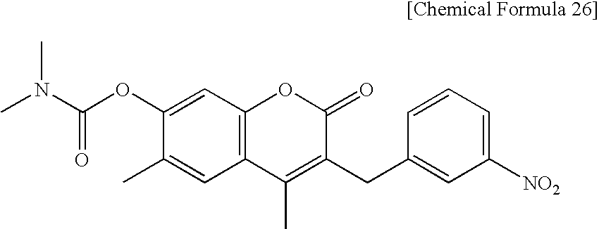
C1(OC(N(C)C)=O)=CC2=C(C=C1C)C(C)=C(CC1=CC([NO2])=CC=C1)C(=O)O2
